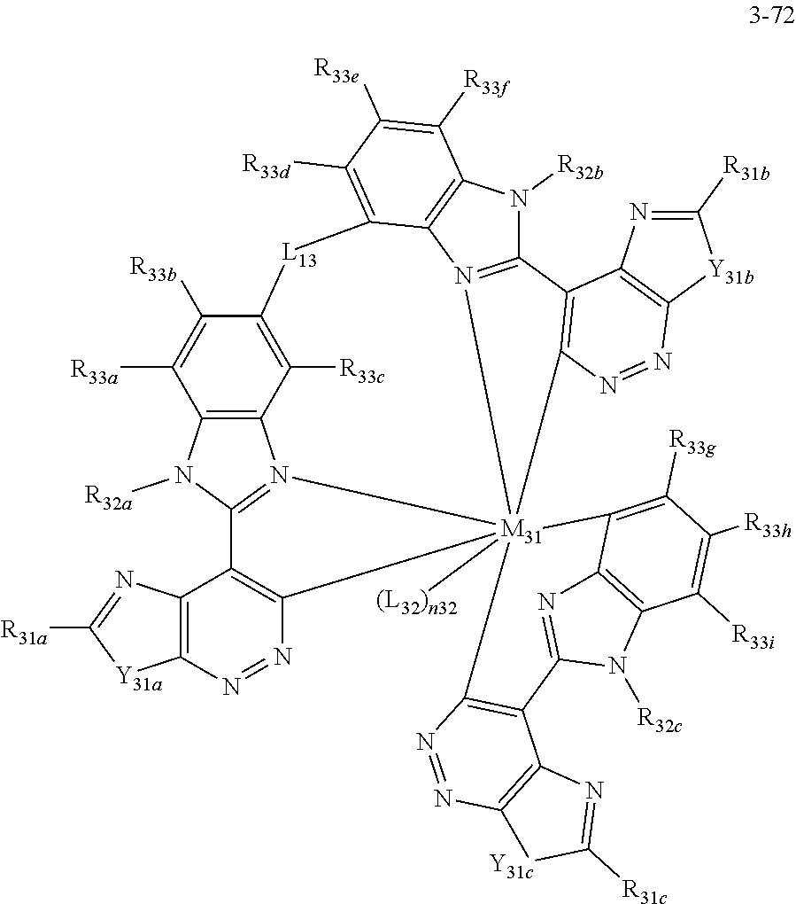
C12=C3N([R32a])C4=N1[M31]15([(L32)n32])(C6=C4C4=C(N=N6)[Y31a]C([R31a])=N4)(C4=C(C6=C([Y31b]C([R31b])=N6)N=N4)C4=N1C1=C(N4[R32b])C([R33f])=C([R33e])C([R33d])=C1[L13]C(=C2[R33c])C([R33b])=C3[R33a])C1=C([R33g])C([R33h])=C([R33i])C2=C1N=C(N2[R32c])C1=C5N=NC2=C1N=C([R31c])[Y31c]2
